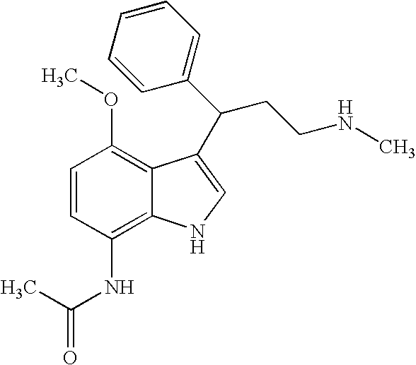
C1=CC(NC(C)=O)=C2C(=C1OC)C(C(CCNC)C1=CC=CC=C1)=CN2
